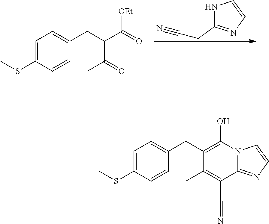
N1C(CC#N)=NC=C1.C1=C(SC)C=CC(CC(C(=O)[OEt])C(=O)C)=C1.C1=C(SC)C=CC(CC2=C(O)N3C(=NC=C3)C(C#N)=C2C)=C1
